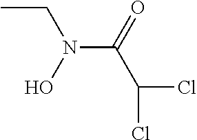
CCN(C(=O)C(Cl)Cl)O
